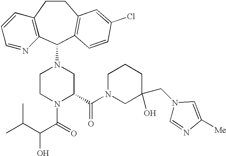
C12=C(C(N3CCN(C(=O)C(C(C)C)O)C(C(N4CC(CN5C=NC([Me])=C5)(O)CCC4)=O)C3)C3=C(CC1)C=C(Cl)C=C3)N=CC=C2
